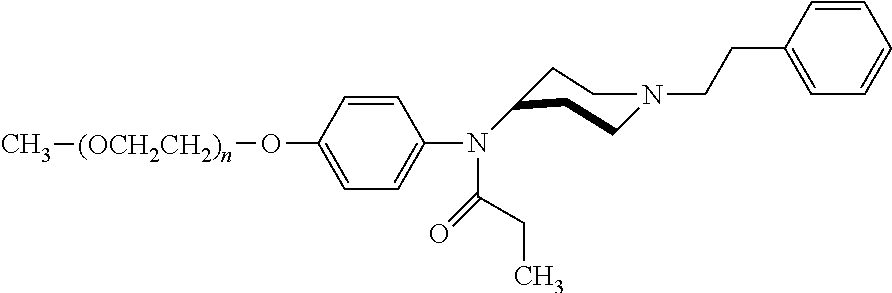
C1=C(O[(OCH2CH2)n]C)C=CC(N(C(CC)=O)C2CCN(CCC3=CC=CC=C3)CC2)=C1
